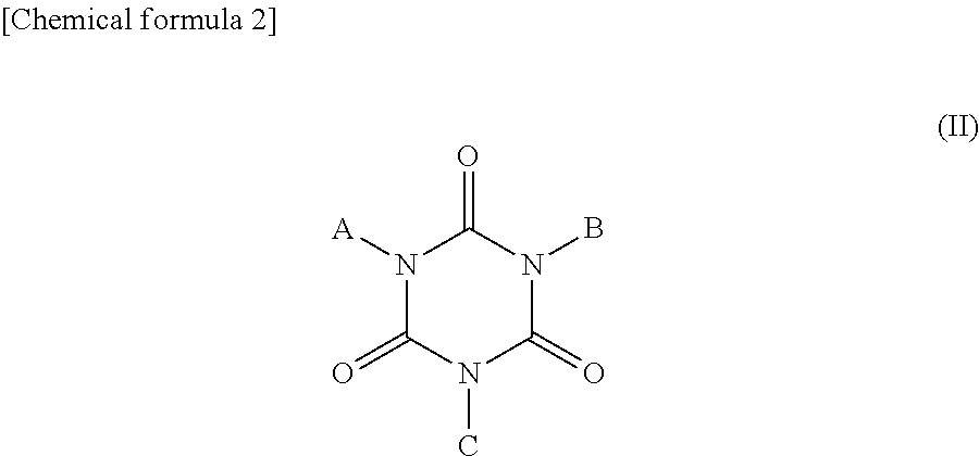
N1([A])C(=O)N(C)C(=O)N(B)C1=O
